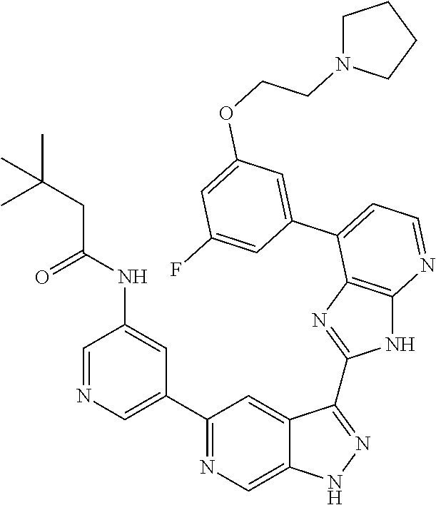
C1(C2=NC=C3C(=C2)C(C2=NC4=C(N2)N=CC=C4C2=CC(OCCN4CCCC4)=CC(F)=C2)=NN3)=CN=CC(NC(CC(C)(C)C)=O)=C1
